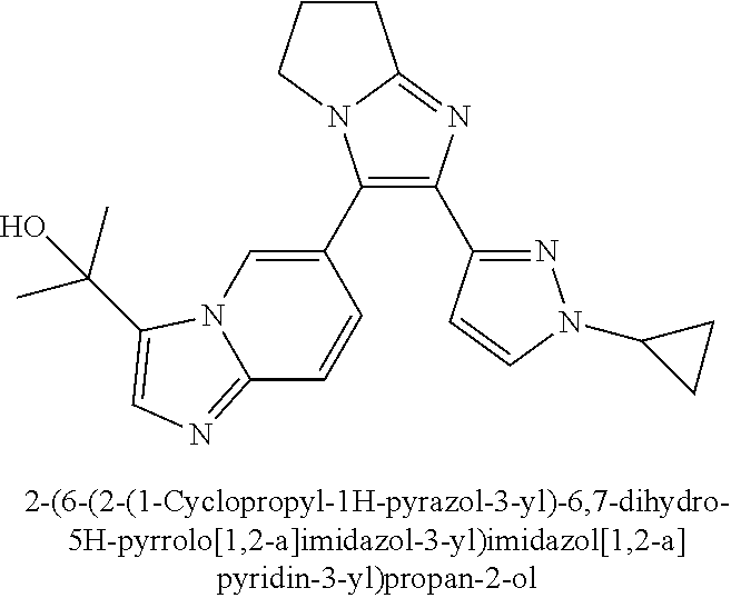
C1(C2=CN3C(=NC=C3C(C)(C)O)C=C2)=C(C2=NN(C3CC3)C=C2)N=C2N1CCC2
